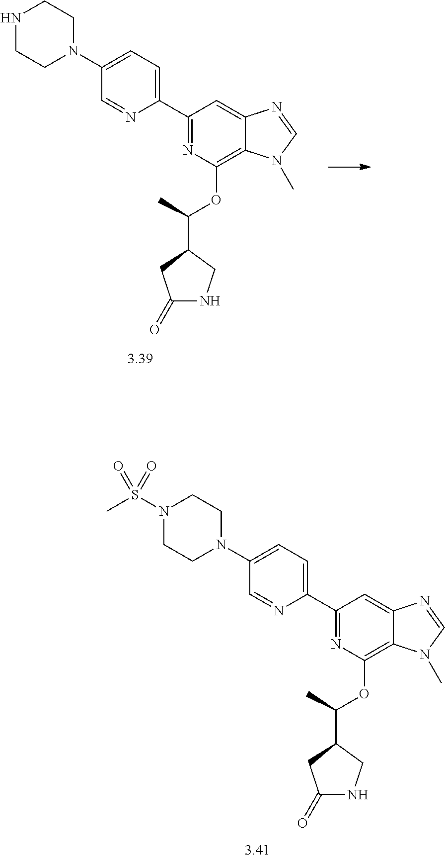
C1=C(N2CCNCC2)C=NC(C2=NC(OC(C3CC(=O)NC3)C)=C3C(=C2)N=CN3C)=C1.C1=C(N2CCN(S(C)(=O)=O)CC2)C=NC(C2=NC(OC(C3CC(=O)NC3)C)=C3C(=C2)N=CN3C)=C1
